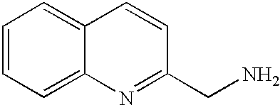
C1=CC=C2C(=C1)N=C(CN)C=C2
